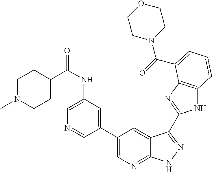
C1(C2=CN=C3C(=C2)C(C2=NC4=C(N2)C=CC=C4C(=O)N2CCOCC2)=NN3)=CC(NC(=O)C2CCN(C)CC2)=CN=C1
